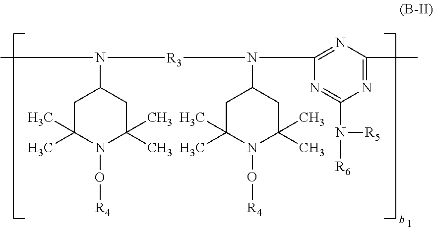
CN([R3]N(C1=NC(C)=NC(N([R6])[R5])=N1)C1CC(C)(C)N(O[R4])C(C)(C)C1)C1CC(C)(C)N(O[R4])C(C)(C)C1
